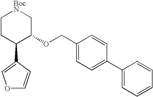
C1CC(C2=COC=C2)C(OCC2=CC=C(C3=CC=CC=C3)C=C2)C[BocN]1
